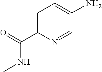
C1=C(C(NC)=O)N=CC(N)=C1
